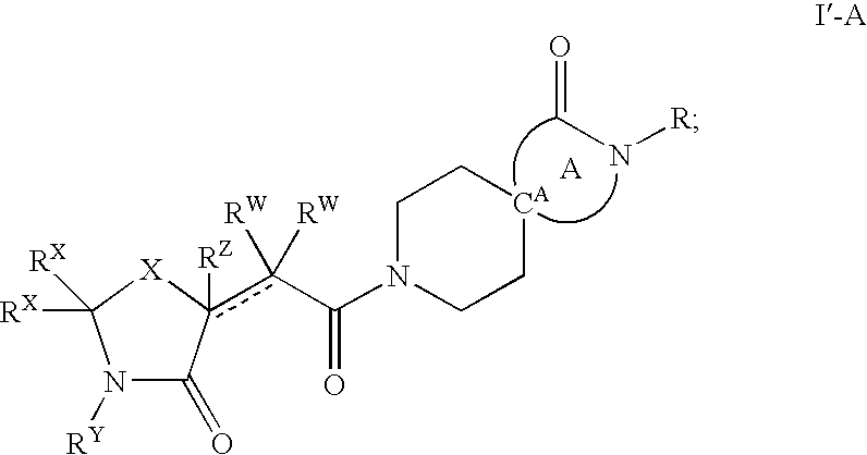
C(N[R])=O.[X]1C([RX])([RX])N([RY])C(=O)c1(c(C(N1CC[CA]CC1)=O)([RW])[RW])[RZ]
